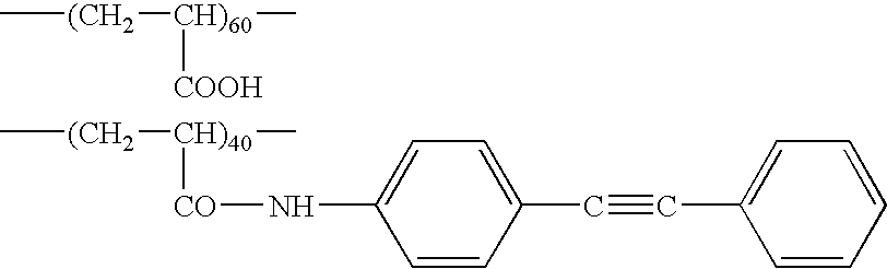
C[(CH2][CH)60]([COOH])C.C[(CH2][CH)40]([CO]NC1=CC=C(C#CC2=CC=CC=C2)C=C1)C
